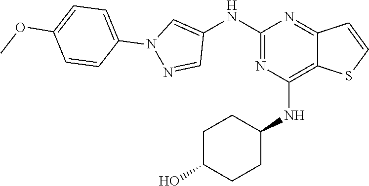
C1(NC2=CN(C3=CC=C(OC)C=C3)N=C2)=NC(NC2CCC(O)CC2)=C2C(=N1)C=CS2
